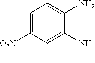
C1=C([O2N])C=C(NC)C(N)=C1
